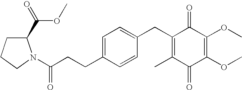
C1(=O)C(C)=C(CC2=CC=C(CCC(=O)N3C(C(OC)=O)CCC3)C=C2)C(=O)C(OC)=C1OC
